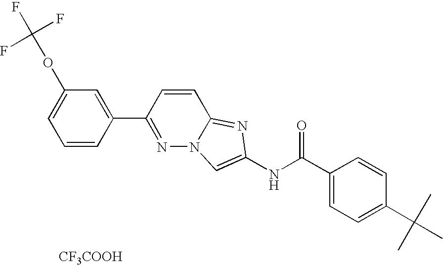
C1=C(C2=NN3C(=NC(NC(=O)C4=CC=C(C(C)(C)C)C=C4)=C3)C=C2)C=CC=C1OC(F)(F)F.[CF3COOH]
